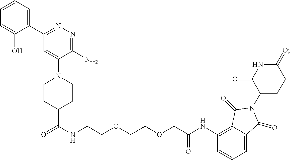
C(NCCOCCOCC(NC1=C2C(=CC=C1)C(=O)N(C1CCC(=O)NC1=O)C2=O)=O)(C1CCN(C2=CC(C3=CC=CC=C3O)=NN=C2N)CC1)=O
